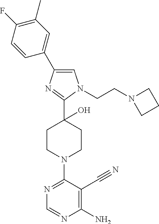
C1(F)=C(C)C=C(C2=CN(CCN3CCC3)C(C3(O)CCN(C4=NC=NC(N)=C4C#N)CC3)=N2)C=C1
